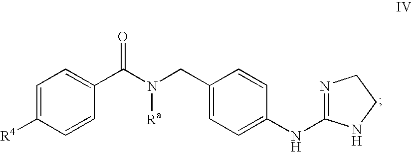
C1=CC(C(N(CC2=CC=C(NC3=NCCN3)C=C2)[Ra])=O)=CC=C1[R4]
